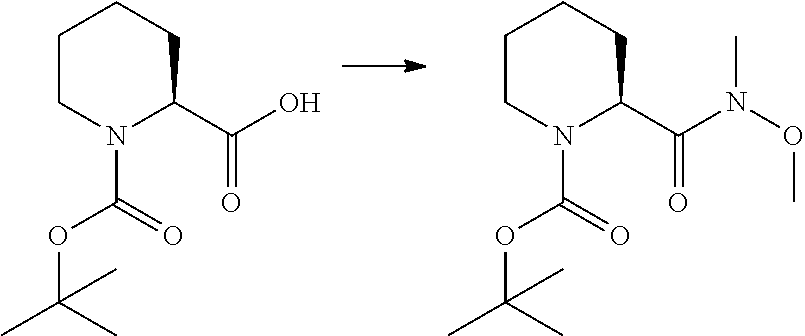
C1CN(C(=O)OC(C)(C)C)C(C(O)=O)CC1.C1CN(C(=O)OC(C)(C)C)C(C(N(OC)C)=O)CC1
